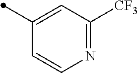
C1([CF3])=NC=CC(C)=C1
